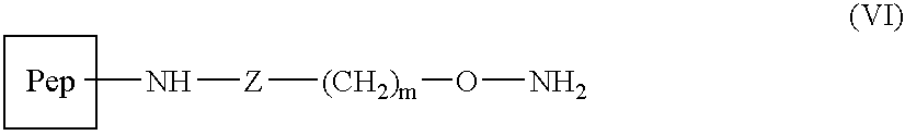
CN[Z][(CH2)m]ON
